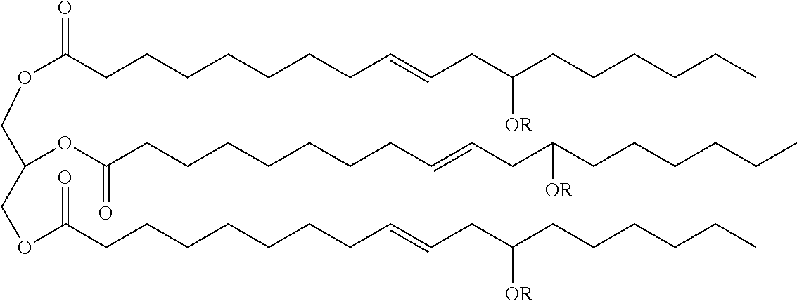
O(C(CCCCCCCC=CCC(CCCCCC)[OR])=O)CC(COC(CCCCCCCC=CCC(CCCCCC)[OR])=O)OC(CCCCCCCC=CCC(CCCCCC)[OR])=O
